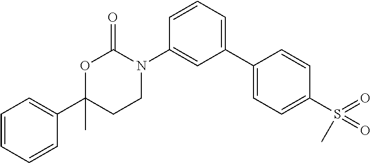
O1C(C2=CC=CC=C2)(C)CCN(C2=CC(C3=CC=C(S(=O)(=O)C)C=C3)=CC=C2)C1=O
